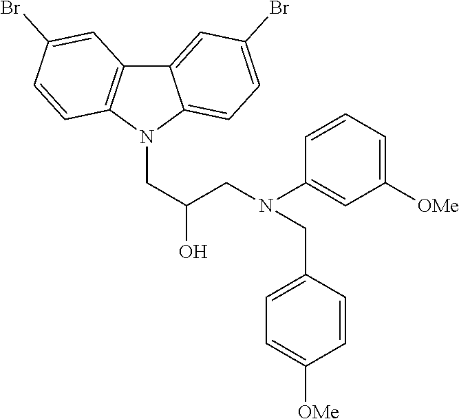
C12=CC(Br)=CC=C1N(CC(CN(C1=CC([OMe])=CC=C1)CC1=CC=C([OMe])C=C1)O)C1=C2C=C(Br)C=C1
